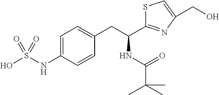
C(CC1=CC=C(NS(O)(=O)=O)C=C1)(NC(=O)C(C)(C)C)C1=NC(CO)=CS1
